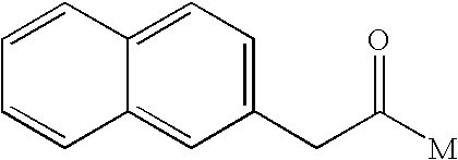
C(C1=CC=C2C(=C1)C=CC=C2)C([M])=O
